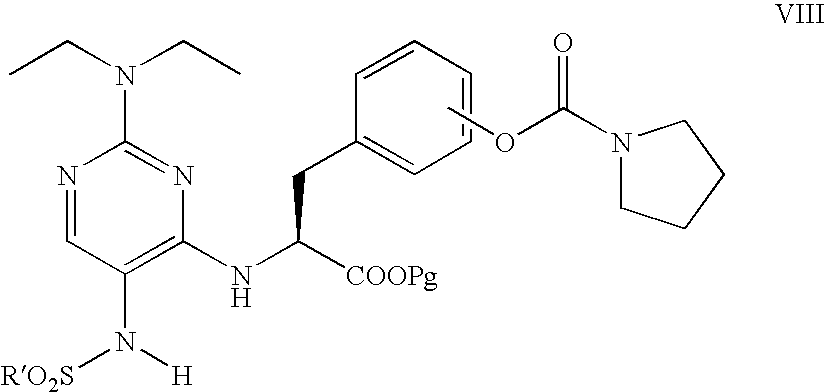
N1=CC(N([H])[RO2S])=C(NC([COOPg])CC2=CC=CC=C2)N=C1N(CC)CC.COC(=O)N1CCCC1
